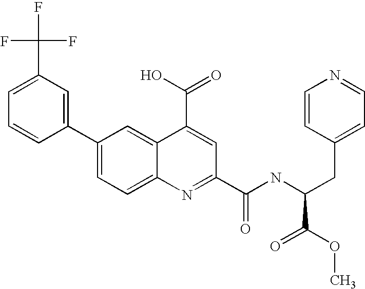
C1(C(F)(F)F)=CC=CC(C2=CC=C3C(=C2)C(C(=O)O)=CC(C(NC(CC2=CC=NC=C2)C(=O)OC)=O)=N3)=C1
